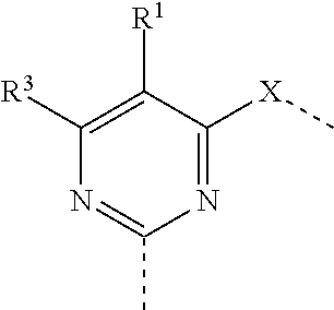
N1=C([X]C)C([R1])=C([R3])N=C1C
